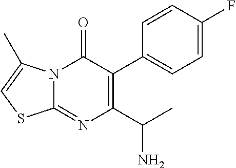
N12C(=NC(C(C)N)=C(C3=CC=C(F)C=C3)C1=O)SC=C2C
